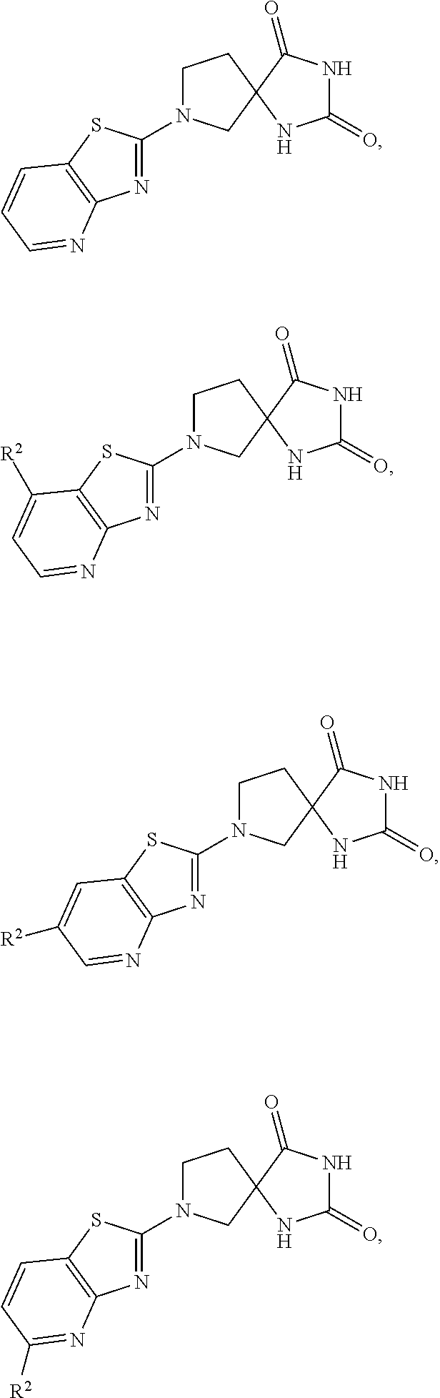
C1(=O)NC(=O)C2(N1)CCN(C1=NC3=C(S1)C=CC=N3)C2.C1(=O)NC(=O)C2(N1)CCN(C1=NC3=C(S1)C([R2])=CC=N3)C2.C1(=O)NC(=O)C2(N1)CCN(C1=NC3=C(S1)C=C([R2])C=N3)C2.C1(=O)NC(=O)C2(N1)CCN(C1=NC3=C(S1)C=CC([R2])=N3)C2
